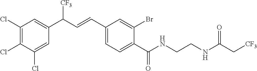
C1(Cl)=C(Cl)C(Cl)=CC(C(C=CC2=CC=C(C(NCCNC(C[CF3])=O)=O)C(Br)=C2)[CF3])=C1
